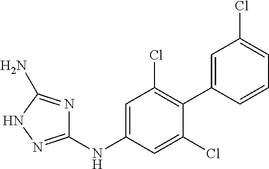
C1(NC2=CC(Cl)=C(C3=CC(Cl)=CC=C3)C(Cl)=C2)=NNC(N)=N1
